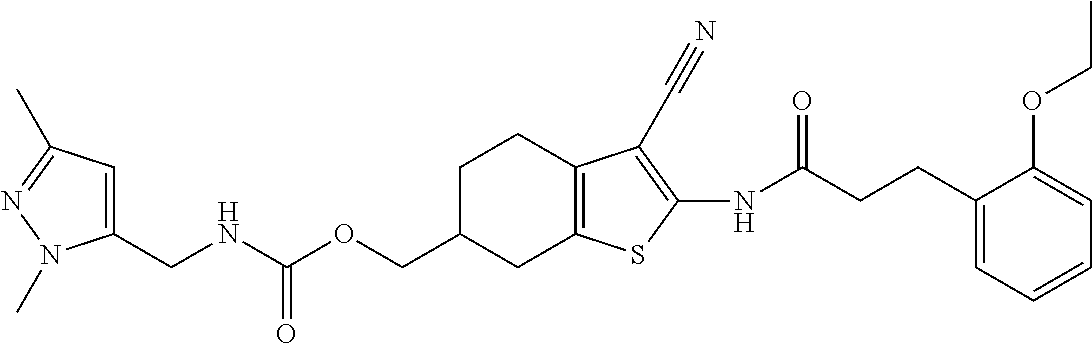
N(C(=O)OCC1CC2=C(CC1)C(C#N)=C(NC(CCC1=CC=CC=C1OCC)=O)S2)CC1=CC(C)=NN1C
